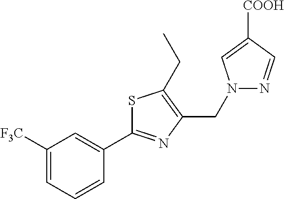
N1(CC2=C(CC)SC(C3=CC([F3C])=CC=C3)=N2)N=CC([COOH])=C1
